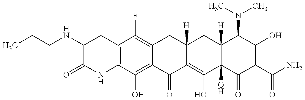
C12=C(C(O)=C3C(=C1F)CC1([H])C(=C(O)C4(O)C([H])(C1)C(N(C)C)C(O)=C(C(N)=O)C4=O)C3=O)NC(=O)C(NCCC)C2
